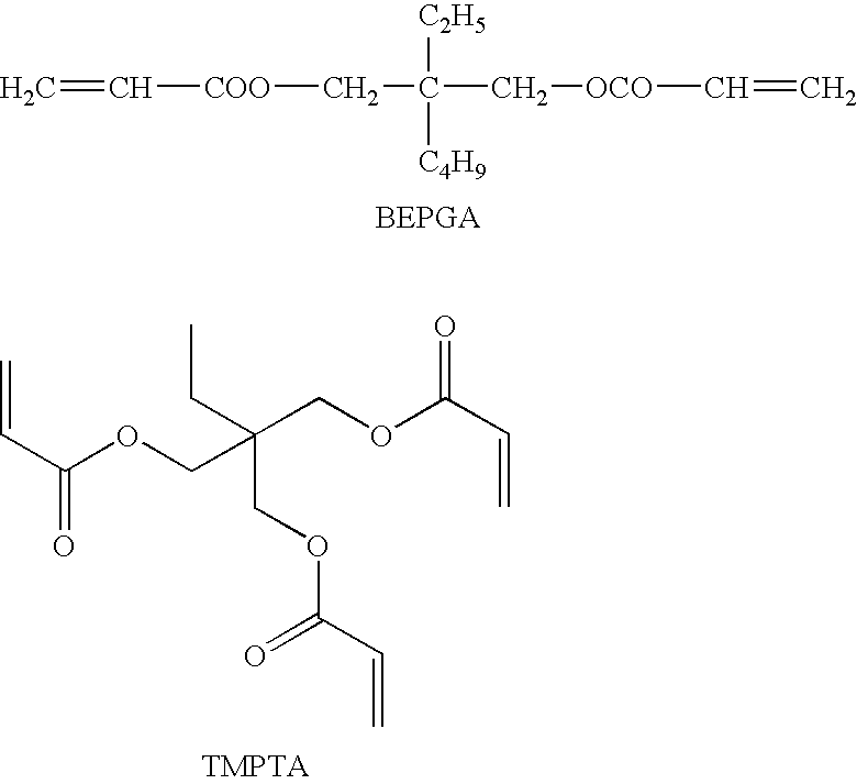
C=C[COO]CC([C2H5])([C4H9])C[OCO]C=C.C=CC(OCC(COC(C=C)=O)(CC)COC(=O)C=C)=O
